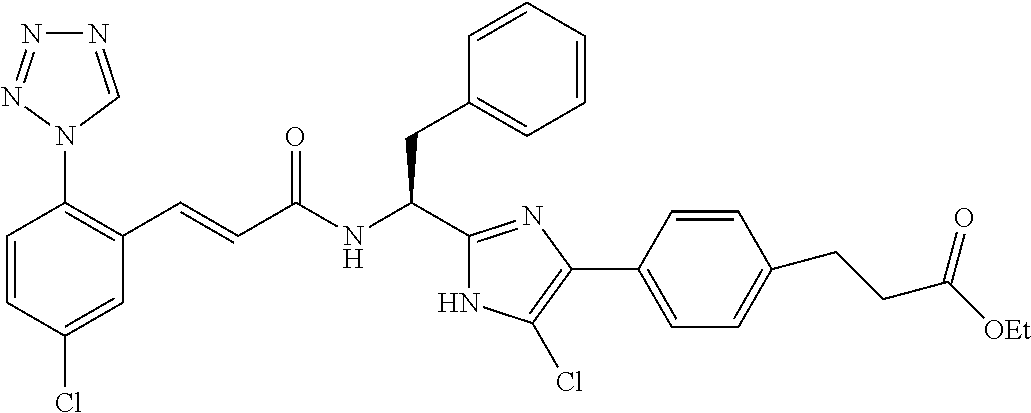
C1(Cl)=CC(C=CC(NC(CC2=CC=CC=C2)C2=NC(C3=CC=C(CCC([OEt])=O)C=C3)=C(Cl)N2)=O)=C(N2C=NN=N2)C=C1
